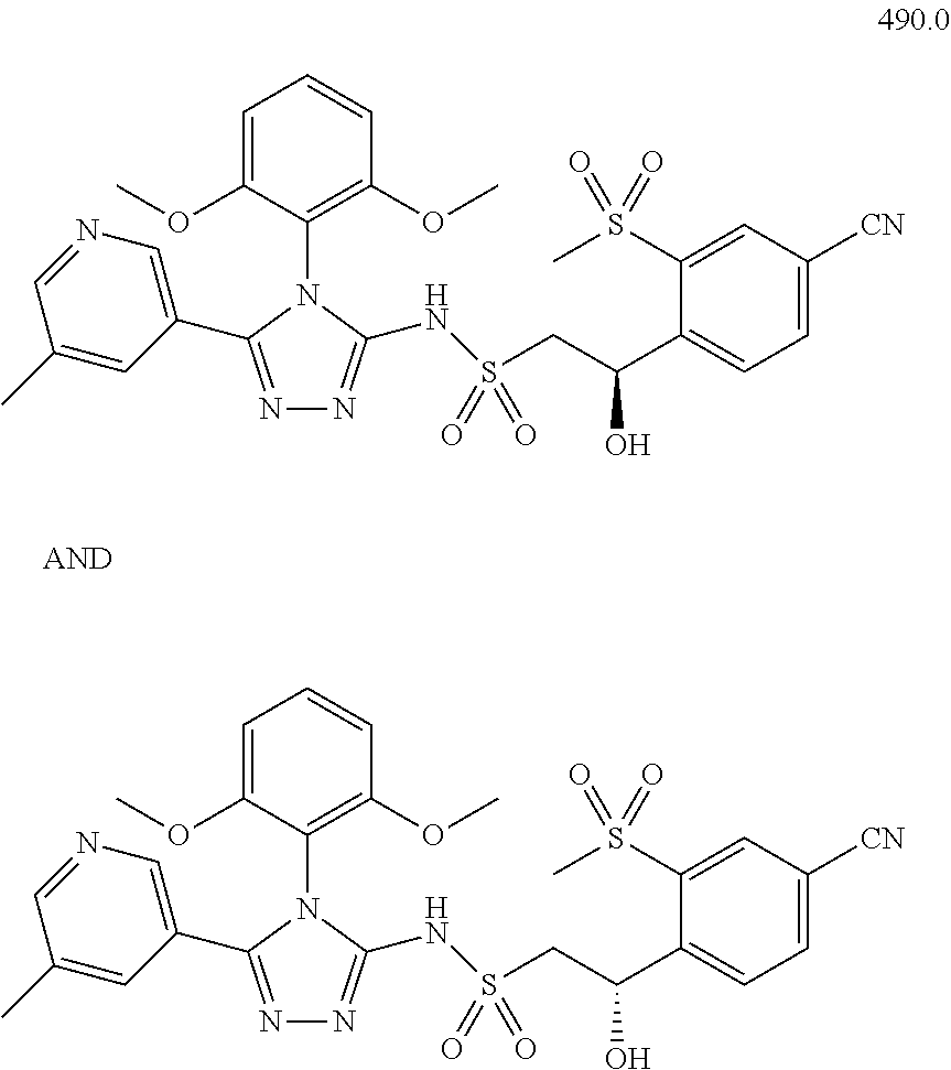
N1=C(C2=CN=CC(C)=C2)N(C2=C(OC)C=CC=C2OC)C(NS(CC(C2=CC=C([CN])C=C2S(C)(=O)=O)O)(=O)=O)=N1.N1=C(C2=CN=CC(C)=C2)N(C2=C(OC)C=CC=C2OC)C(NS(CC(C2=CC=C([CN])C=C2S(C)(=O)=O)O)(=O)=O)=N1
